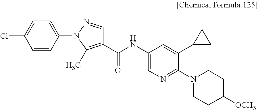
C1(N2N=CC(C(NC3=CN=C(N4CCC([OCH3])CC4)C(C4CC4)=C3)=O)=C2C)=CC=C(Cl)C=C1
